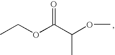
CCOC(C(OC)C)=O
